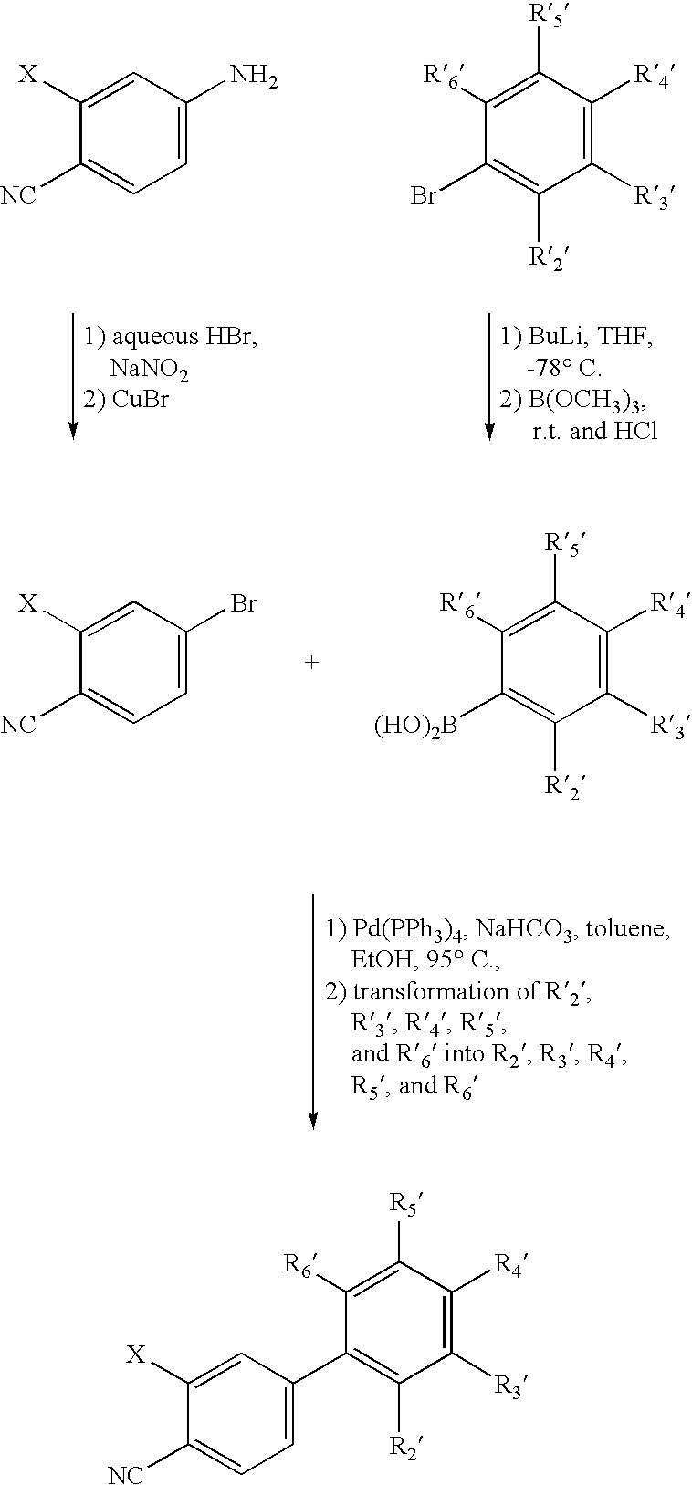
C1=C(N)C=C([X])C([NC])=C1.C1([R3])=C([R4])C([R5])=C([R6])C(Br)=C1[R2].C1=C(Br)C=C([X])C([NC])=C1.C1([R3])=C([R4])C([R5])=C([R6])C([(HO)2B])=C1[R2].C1=C(C2=C([R2])C([R3])=C([R4])C([R5])=C2[R6])C=C([X])C([NC])=C1
